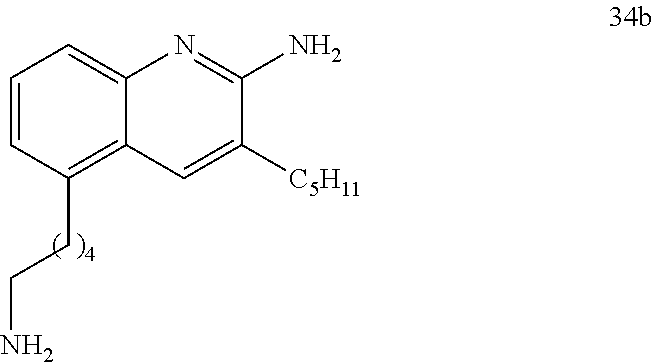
C1=CC=C2C(=C1CCN)C=C([C5H11])C(N)=N2
